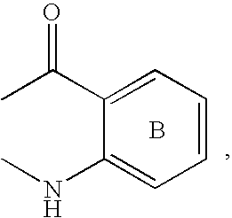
C1=CC=C(C(C)=O)C(NC)=C1.B
